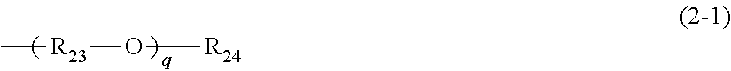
[R23](C)O[R24]
